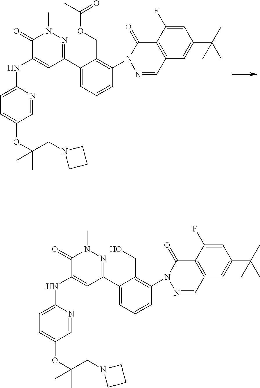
C1(=O)C(NC2=CC=C(OC(CN3CCC3)(C)C)C=N2)=CC(C2=CC=CC(N3N=CC4=C(C3=O)C(F)=CC(C(C)(C)C)=C4)=C2COC(C)=O)=NN1C.C1(=O)C(NC2=CC=C(OC(CN3CCC3)(C)C)C=N2)=CC(C2=CC=CC(N3N=CC4=C(C3=O)C(F)=CC(C(C)(C)C)=C4)=C2CO)=NN1C
